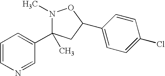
C1=CN=CC(C2(C)N(C)OC(C3=CC=C(Cl)C=C3)C2)=C1
